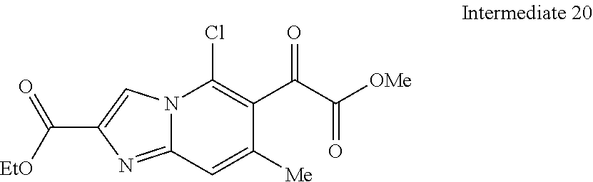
N12C(=NC(C([EtO])=O)=C1)C=C([Me])C(C(C([OMe])=O)=O)=C2Cl
